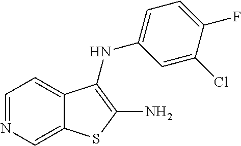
C1=NC=C2C(=C1)C(NC1=CC=C(F)C(Cl)=C1)=C(N)S2
